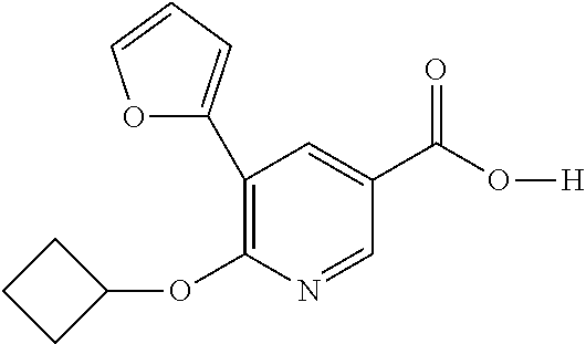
C1(OC2CCC2)=C(C2=CC=CO2)C=C(C(O[H])=O)C=N1
